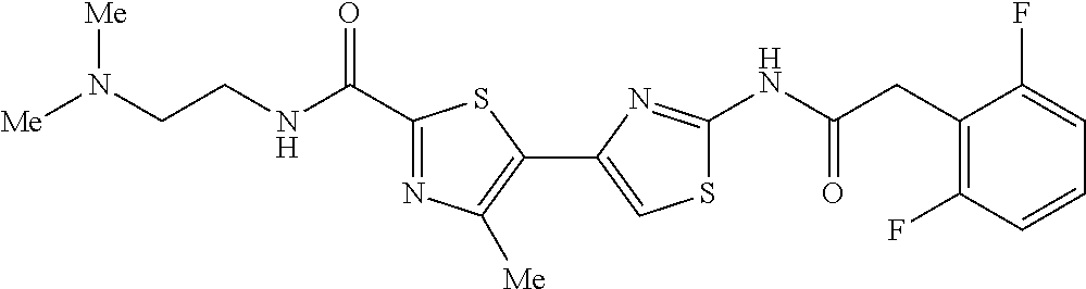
N(C(=O)CC1=C(F)C=CC=C1F)C1=NC(C2=C([Me])N=C(C(NCCN([Me])[Me])=O)S2)=CS1
